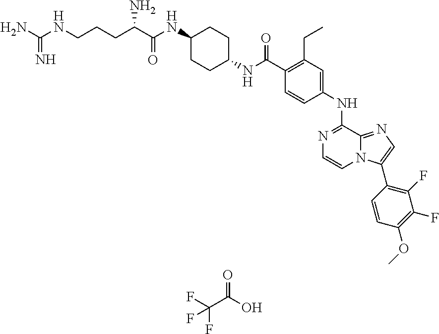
N1=C(NC2=CC(CC)=C(C(NC3CCC(NC(C(CCCNC(N)=N)N)=O)CC3)=O)C=C2)C2=NC=C(C3=C(F)C(F)=C(OC)C=C3)N2C=C1.O=C(C(F)(F)F)O
